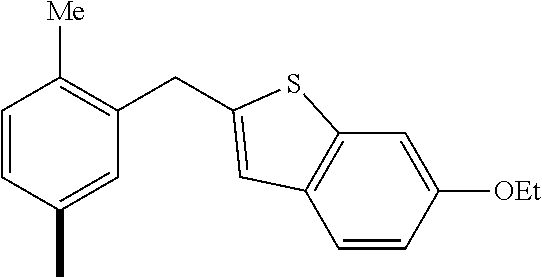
C1=CC(C)=CC(CC2=CC3=C(C=C([OEt])C=C3)S2)=C1[Me]
